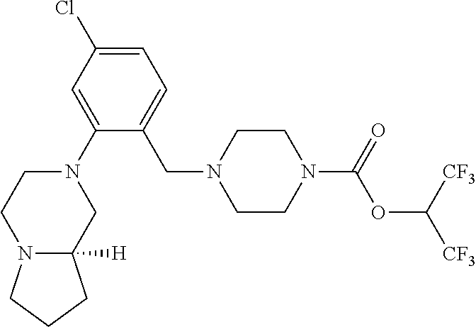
C1CN(C(=O)OC([CF3])[CF3])CCN1CC1=CC=C(Cl)C=C1N1CCN2C([H])(C1)CCC2
